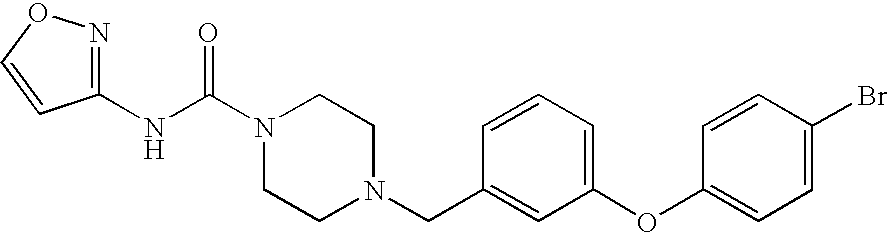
N(C(N1CCN(CC2=CC(OC3=CC=C(Br)C=C3)=CC=C2)CC1)=O)C1=NOC=C1
